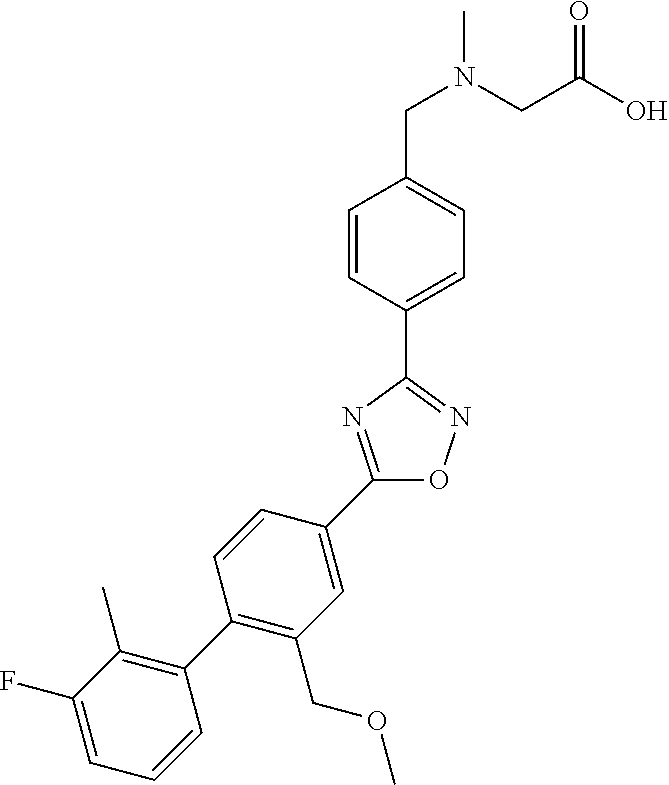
C1(C2=CC(COC)=C(C3=C(C)C(F)=CC=C3)C=C2)=NC(C2=CC=C(CN(CC(=O)O)C)C=C2)=NO1
